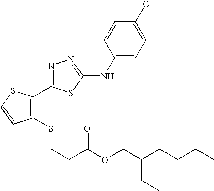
N1=C(C2=C(SCCC(=O)OCC(CC)CCCC)C=CS2)SC(NC2=CC=C(Cl)C=C2)=N1
